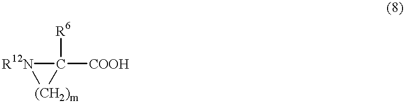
[R12N]1[(CH2)m]C1([R6])[COOH]
